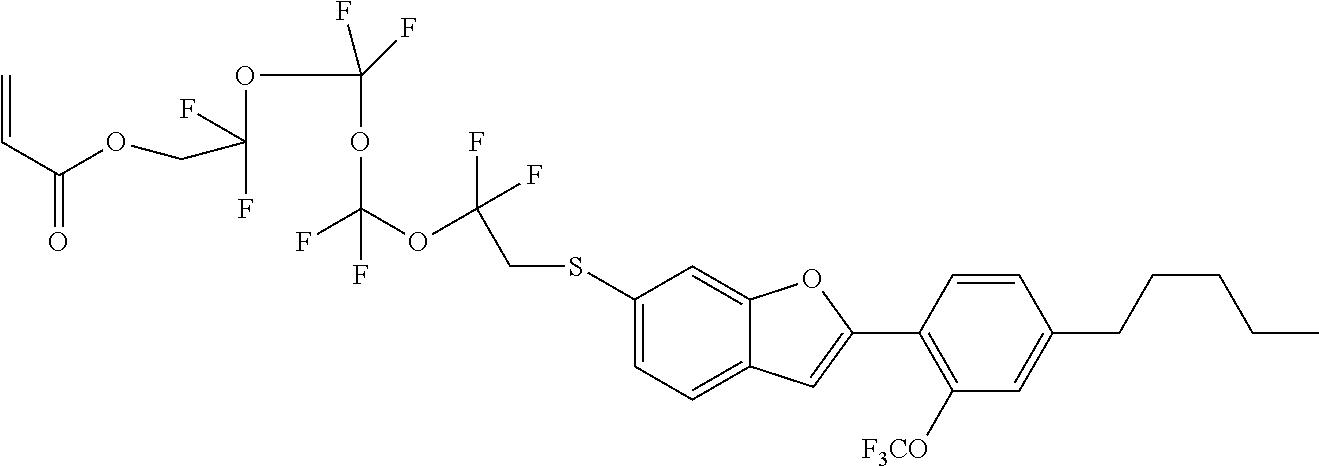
C1(SCC(F)(F)OC(OC(OC(COC(C=C)=O)(F)F)(F)F)(F)F)=CC=C2C(=C1)OC(C1=C([F3CO])C=C(CCCCC)C=C1)=C2
